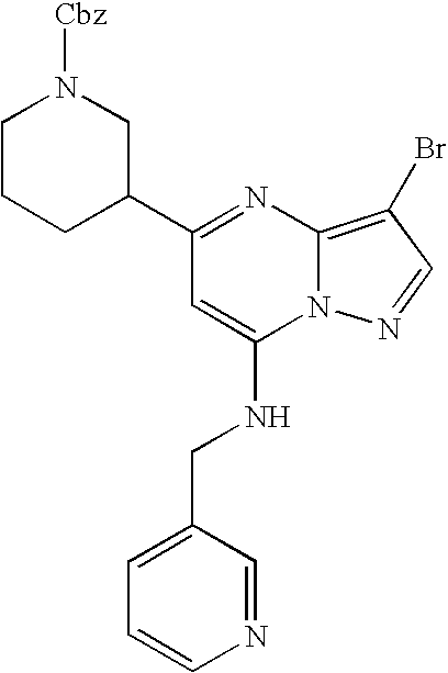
C1(C2=NC3=C(Br)C=NN3C(NCC3=CC=CN=C3)=C2)CN([Cbz])CCC1
